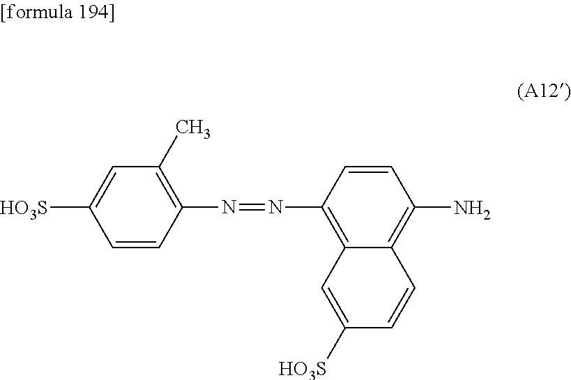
C1=CC(N=NC2=C3C(=C(N)C=C2)C=CC([HO3S])=C3)=C(C)C=C1[HO3S]
